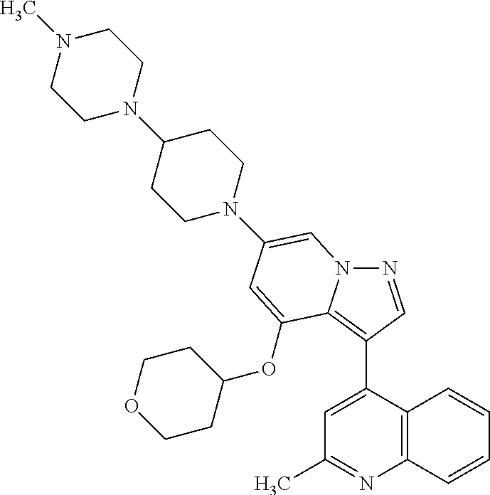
N1=CC(C2=CC(C)=NC3=C2C=CC=C3)=C2N1C=C(N1CCC(N3CCN(C)CC3)CC1)C=C2OC1CCOCC1
